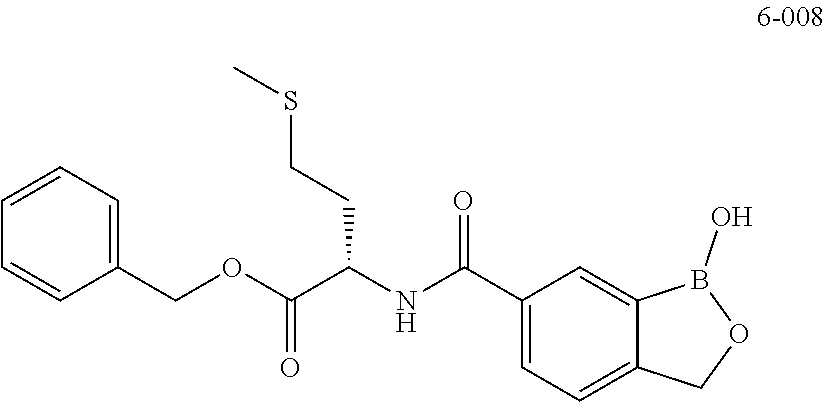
C1(C(NC(C(OCC2=CC=CC=C2)=O)CCSC)=O)=CC=C2C(=C1)B(O)OC2
